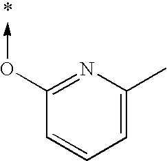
C1(O->C)=NC(C)=CC=C1
